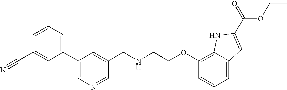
C1(C#N)=CC(C2=CN=CC(CNCCOC3=C4C(=CC=C3)C=C(C(OCC)=O)N4)=C2)=CC=C1
